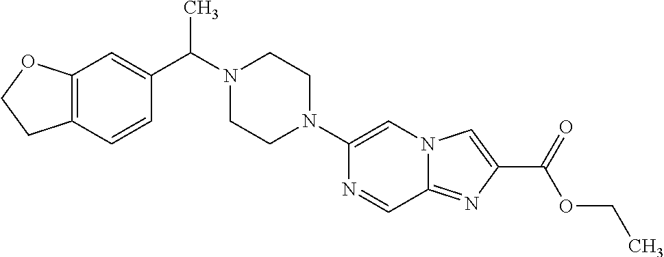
C12=C(C=CC(C(N3CCN(C4=CN5C(=NC(C(=O)OCC)=C5)C=N4)CC3)C)=C1)CCO2
